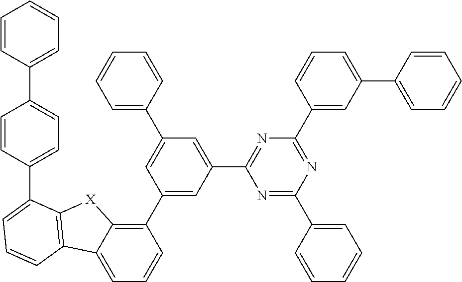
C1(C2=CC(C3=NC(C4=CC(C5=CC=CC=C5)=CC=C4)=NC(C4=CC=CC=C4)=N3)=CC(C3=CC=CC=C3)=C2)=C2C(=CC=C1)C1=C([X]2)C(C2=CC=C(C3=CC=CC=C3)C=C2)=CC=C1
